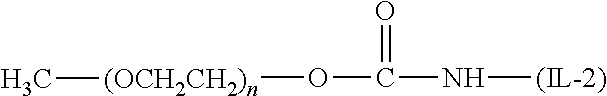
N(C(=O)O[(OCH2CH2)n]C)[(IL-2)]
